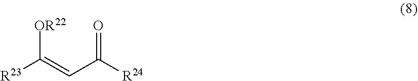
[R23]C(=CC([R24])=O)[OR22]
